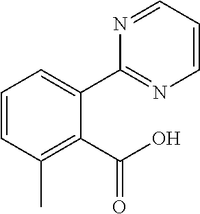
C1=CC(C)=C(C(O)=O)C(C2=NC=CC=N2)=C1
